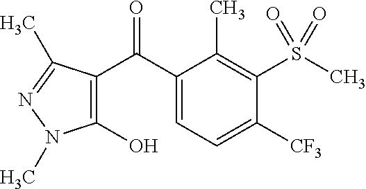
C1(C(C2=C(O)N(C)N=C2C)=O)=CC=C([CF3])C(S(C)(=O)=O)=C1C
